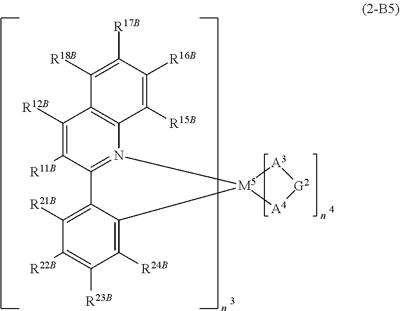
C12=N([M5]3(C4=C([R24B])C([R23B])=C([R22B])C([R21B])=C14)[A3][G2][A4]3)C1=C(C([R12B])=C2[R11B])C([R18B])=C([R17B])C([R16B])=C1[R15B]
